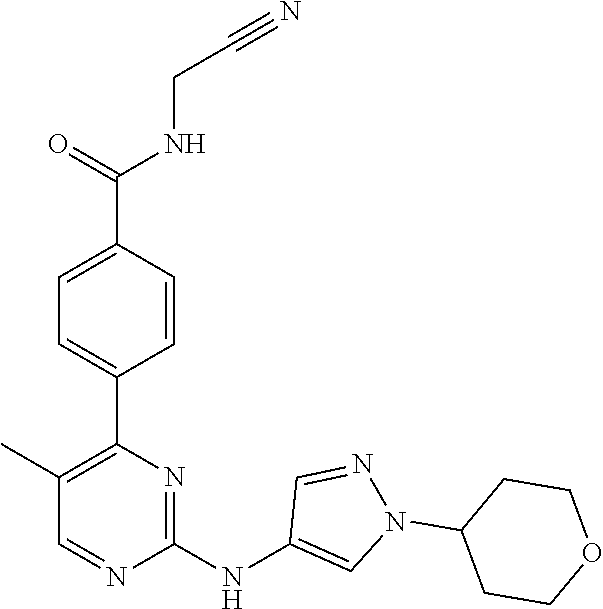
C1(C2=C(C)C=NC(NC3=CN(C4CCOCC4)N=C3)=N2)=CC=C(C(NCC#N)=O)C=C1
